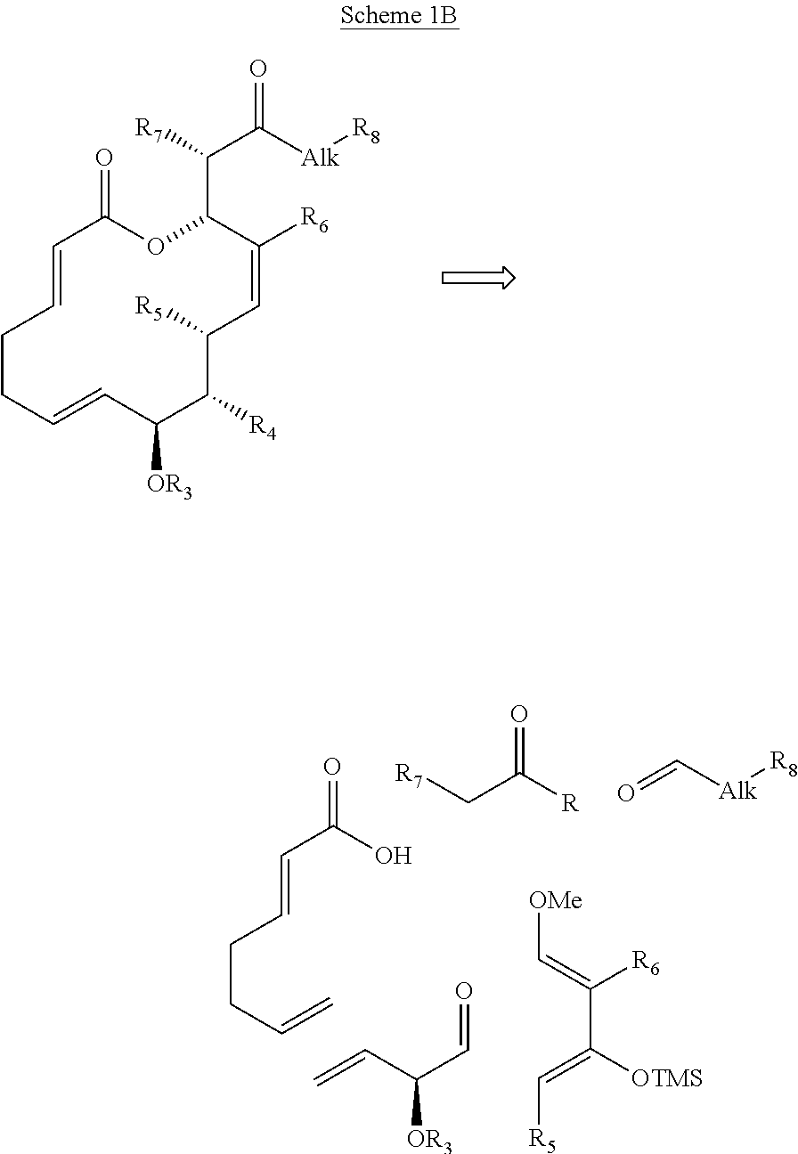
C1CC=CC([OR3])C([R4])C([R5])C=C([R6])C(C(C([Alk][R8])=O)[R7])OC(=O)C=C1.C(CC=C)C=CC(=O)O.C(C(C=O)[OR3])=C.[Alk](C=O)[R8].C(C[R7])(=O)[R].[OMe]C=C(C([OTMS])=C[R5])[R6]
